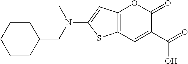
C12=C(C=C(C(=O)O)C(=O)O1)SC(N(CC1CCCCC1)C)=C2
